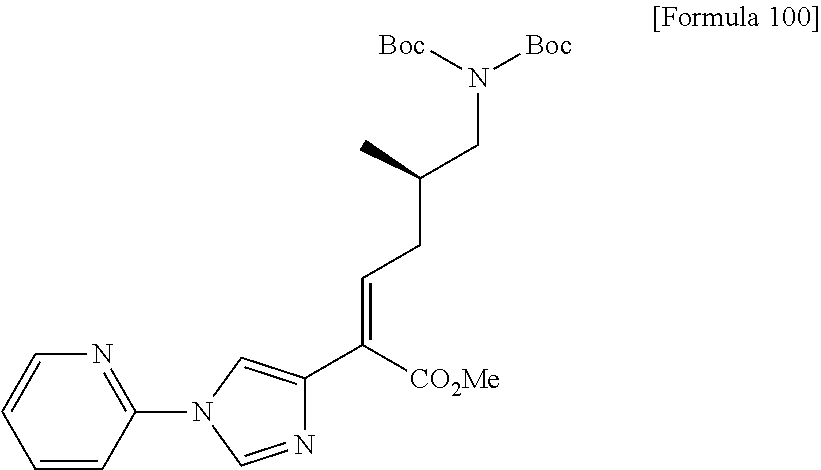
C(C=C([CO2Me])C1=CN(C2=NC=CC=C2)C=N1)C(CN([Boc])[Boc])C
